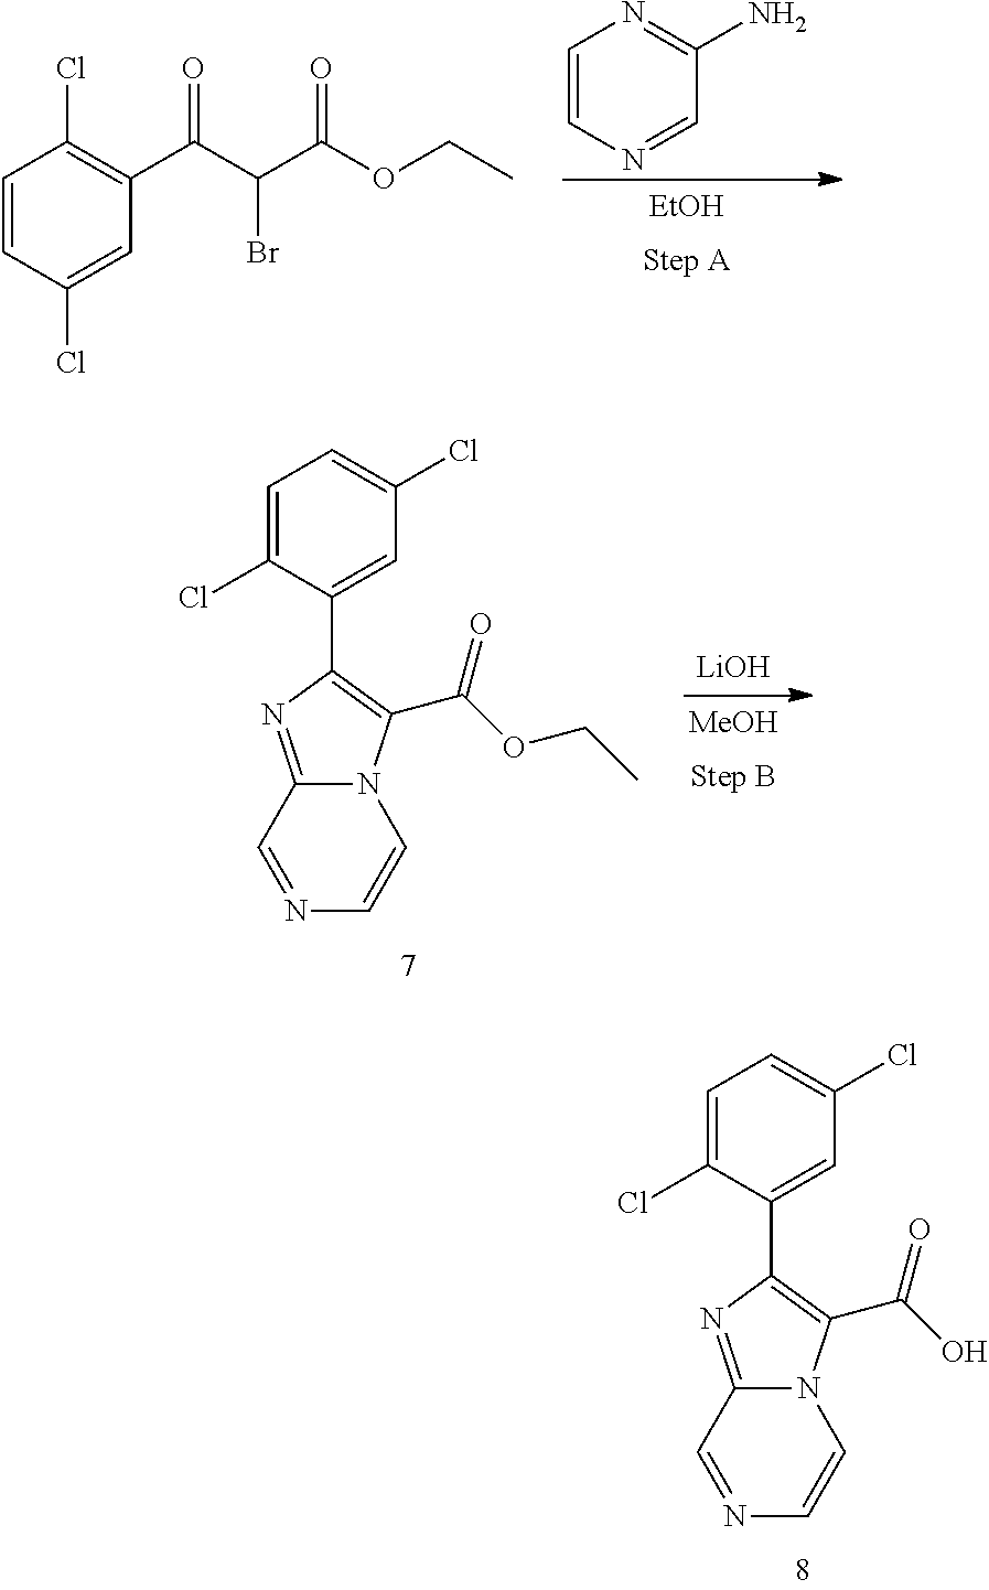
C1=CN=CC(N)=N1.[EtOH].C1=CC(Cl)=CC(C(C(C(OCC)=O)Br)=O)=C1Cl.[LiOH].[MeOH].C1=C(Cl)C(C2=C(C(OCC)=O)N3C(=N2)C=NC=C3)=CC(Cl)=C1.C1=C(Cl)C(C2=C(C(O)=O)N3C(=N2)C=NC=C3)=CC(Cl)=C1
